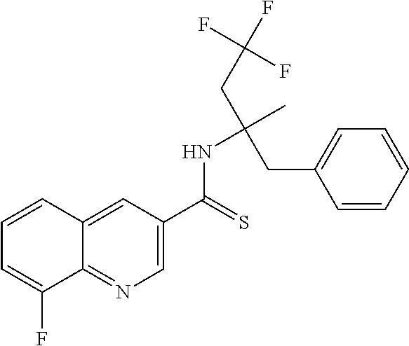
C1=C(C(=S)NC(C)(CC(F)(F)F)CC2=CC=CC=C2)C=C2C(=N1)C(F)=CC=C2
